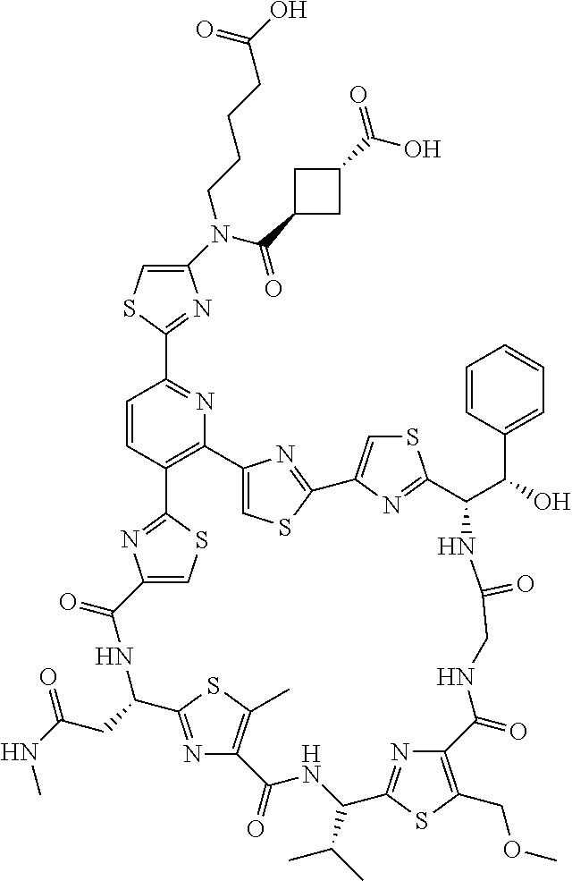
C1(N(C(=O)C2CC(C(O)=O)C2)CCCCC(O)=O)=CSC(C2=NC3=C(C=C2)C2=NC(=CS2)C(=O)NC(CC(NC)=O)C2=NC(=C(C)S2)C(=O)NC(C(C)C)C2=NC(=C(COC)S2)C(=O)NCC(=O)NC(C(C2=CC=CC=C2)O)C2=NC(=CS2)C2=NC3=CS2)=N1
